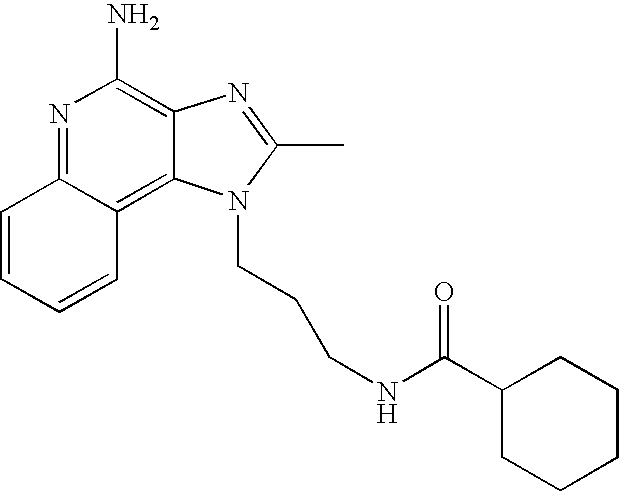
N1=C2C(=C3C(=C1N)N=C(C)N3CCCNC(C1CCCCC1)=O)C=CC=C2
